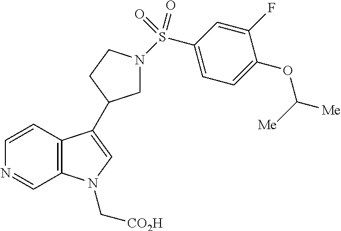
C12=C(C=CN=C1)C(C1CN(S(C3=CC=C(OC([Me])[Me])C(F)=C3)(=O)=O)CC1)=CN2C[CO2H]
